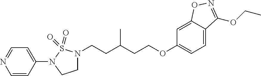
N1(C2=CC=NC=C2)CCN(CCC(CCOC2=CC=C3C(=C2)ON=C3OCC)C)S1(=O)=O
